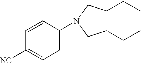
C(CN(CCCC)C1=CC=C([NC])C=C1)CC
